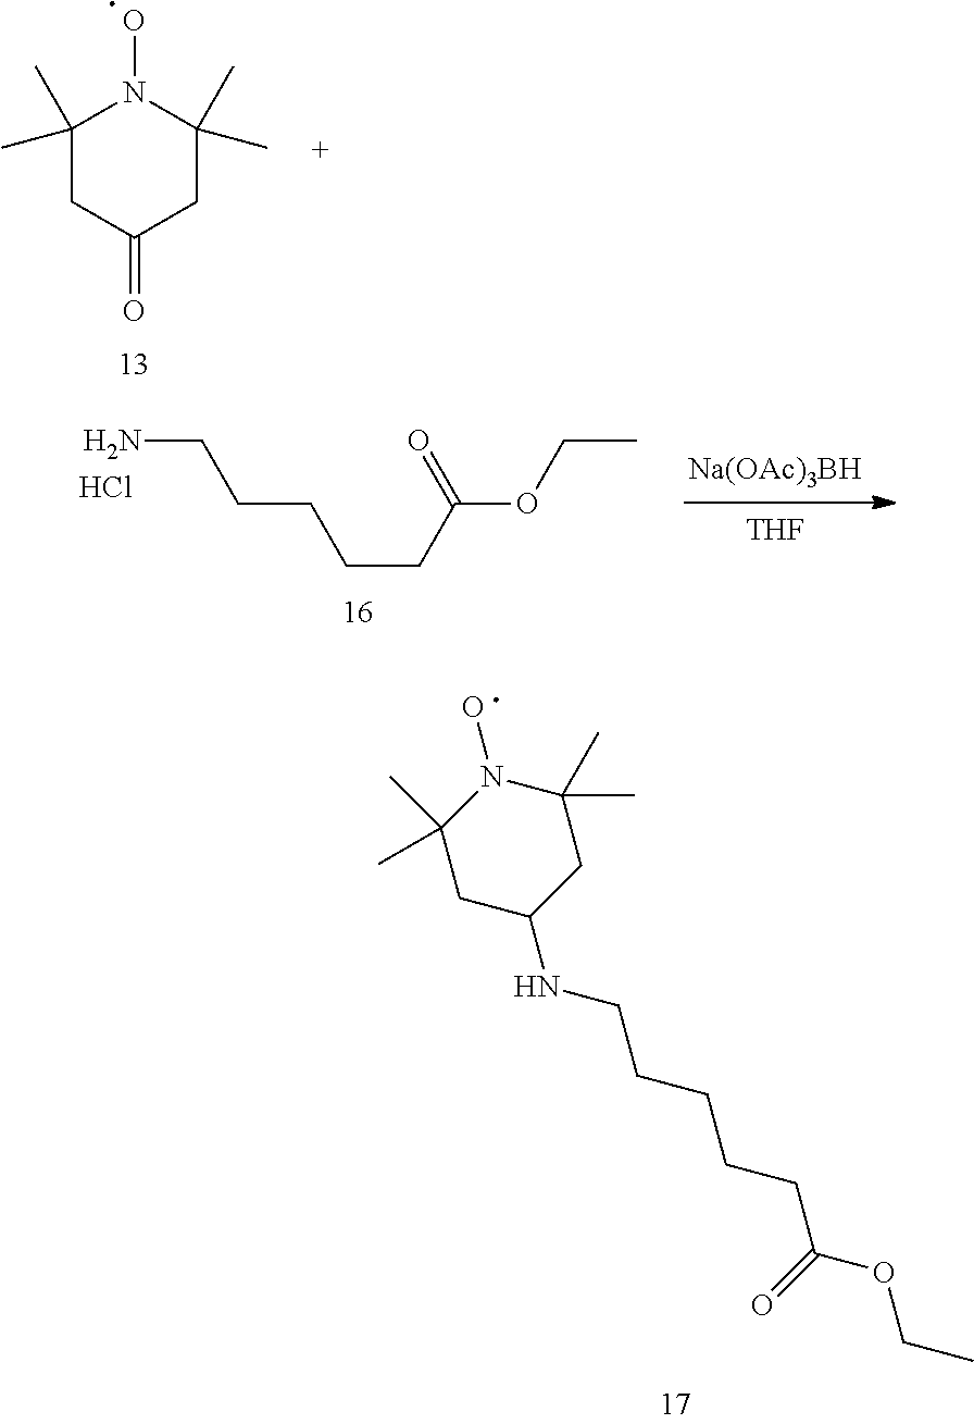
C1(C)(C)CC(=O)CC(C)(C)N1O.C1(C)(C)CC(NCCCCCC(OCC)=O)CC(C)(C)N1O.[Na(OAc)3BH].[THF].NCCCCCC(OCC)=O.Cl
